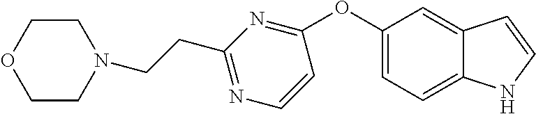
C12=CC(OC3=NC(CCN4CCOCC4)=NC=C3)=CC=C1NC=C2
